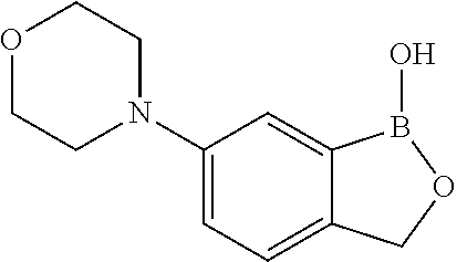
C1(N2CCOCC2)=CC=C2C(=C1)B(O)OC2
